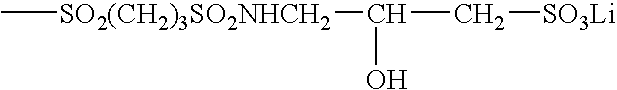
C[SO2(CH2)3SO2NHCH2]C(O)C[SO3Li]
